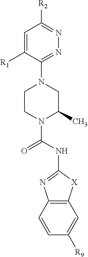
C1(NC(=O)N2C(C)CN(C3=NN=C([R2])C=C3[R1])CC2)=NC2=C([X]1)C=C([R9])C=C2
